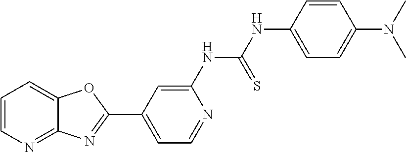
C1=CN=C2C(=C1)OC(C1=CC=NC(NC(NC3=CC=C(N(C)C)C=C3)=S)=C1)=N2
